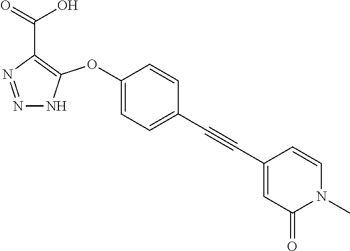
C1(OC2=C(C(=O)O)N=NN2)=CC=C(C#CC2=CC(=O)N(C)C=C2)C=C1
